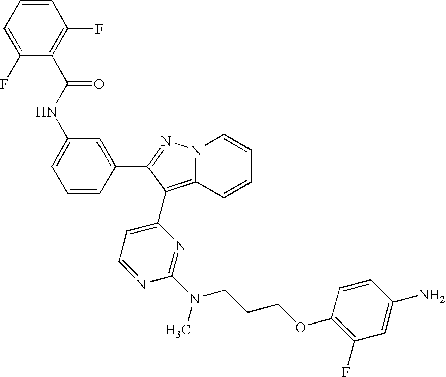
N(C1=CC=CC(C2=NN3C(=C2C2=CC=NC(N(CCCOC4=C(F)C=C(N)C=C4)C)=N2)C=CC=C3)=C1)C(C1=C(F)C=CC=C1F)=O
